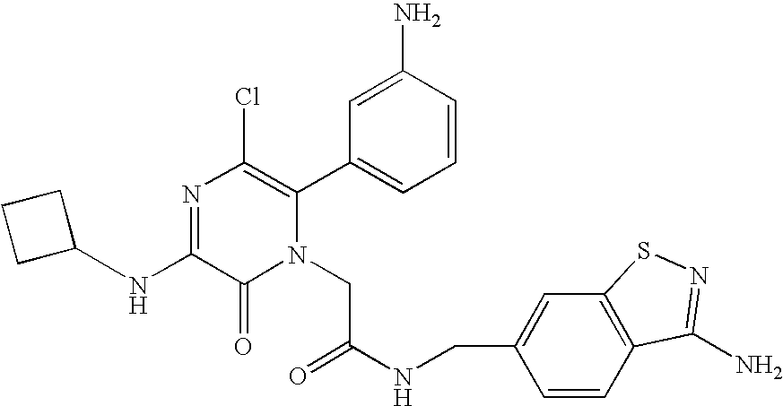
N(C1=NC(Cl)=C(C2=CC=CC(N)=C2)N(CC(NCC2=CC3=C(C=C2)C(N)=NS3)=O)C1=O)C1CCC1
